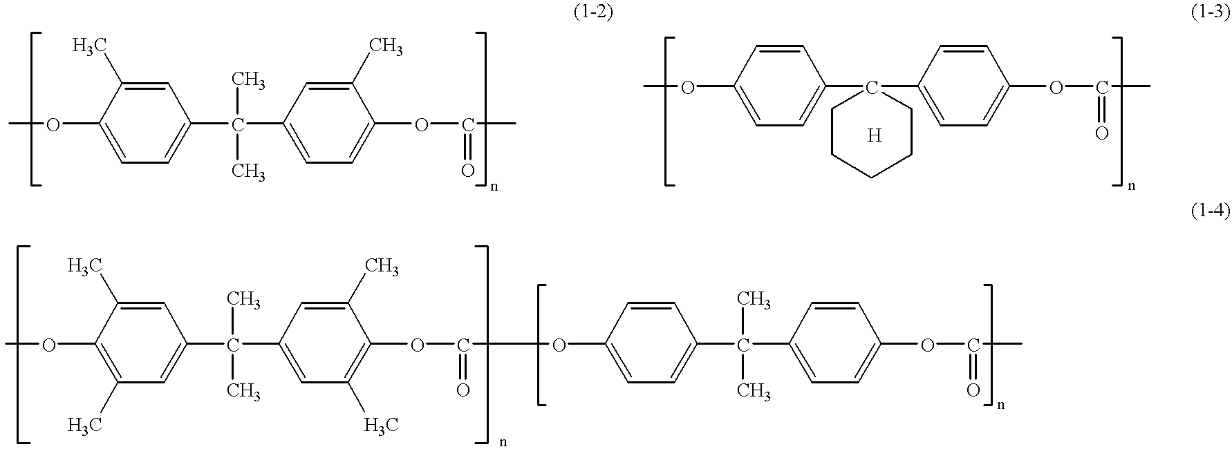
COC1=CC=C(C(C2=CC=C(OC(C)=O)C(C)=C2)(C)C)C=C1C.COC1=CC=C(C2(C3=CC=C(OC(C)=O)C=C3)CCCCC2)C=C1.O(C1=CC=C(C(C2=CC=C(OC(C)=O)C=C2)(C)C)C=C1)C(OC1=C(C)C=C(C(C2=CC(C)=C(OC)C(C)=C2)(C)C)C=C1C)=O
